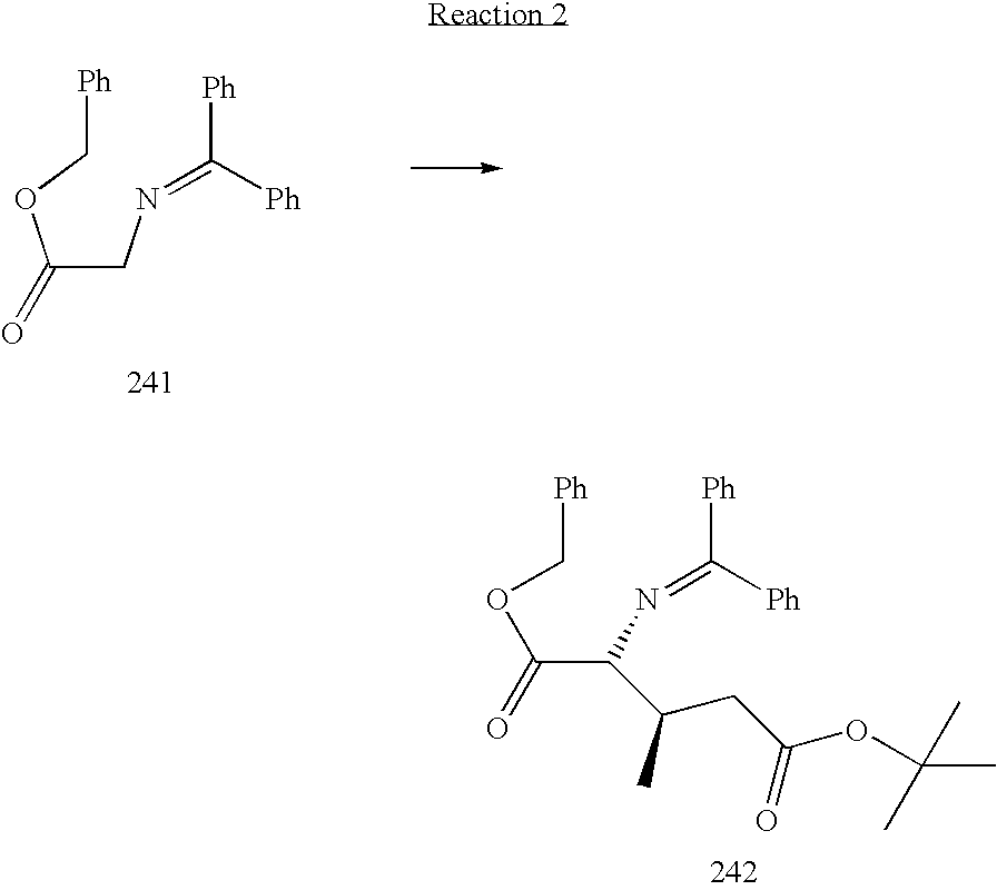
C(CN=C([Ph])[Ph])(OC[Ph])=O.C(OC[Ph])(C(N=C([Ph])[Ph])C(CC(=O)OC(C)(C)C)C)=O
